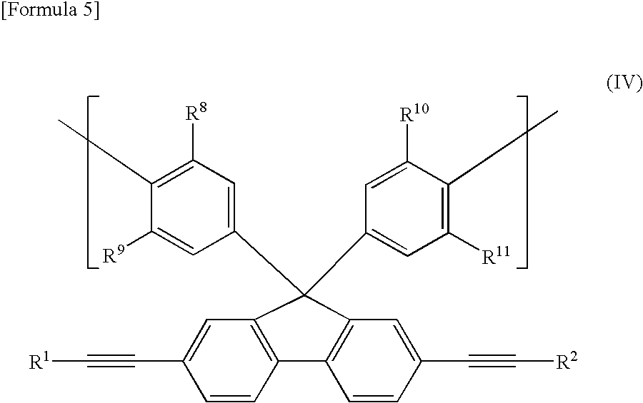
C1=CC2=C(C=C1C#C[R1])C(C1=CC([R8])=C(C)C([R9])=C1)(C1=CC([R11])=C(C)C([R10])=C1)C1=C2C=CC(C#C[R2])=C1
